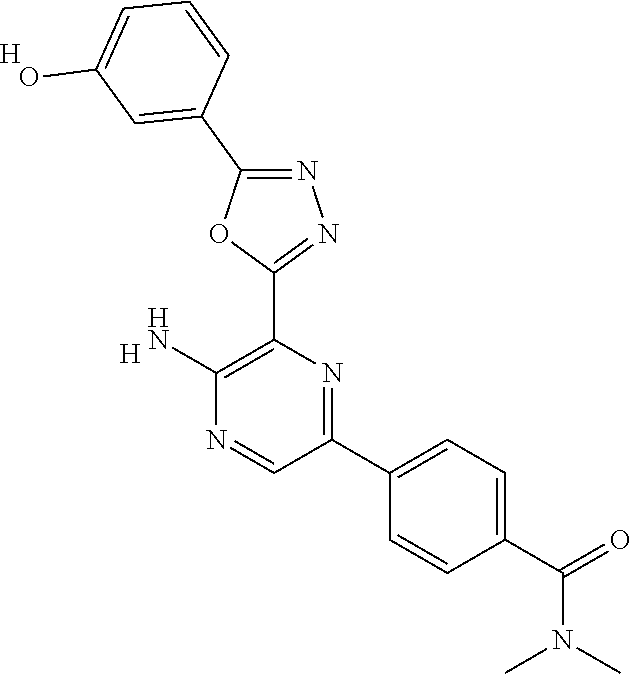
C1(C(=O)N(C)C)=CC=C(C2=NC(C3=NN=C(C4=CC(O)=CC=C4)O3)=C(N)N=C2)C=C1.[H].[H]
